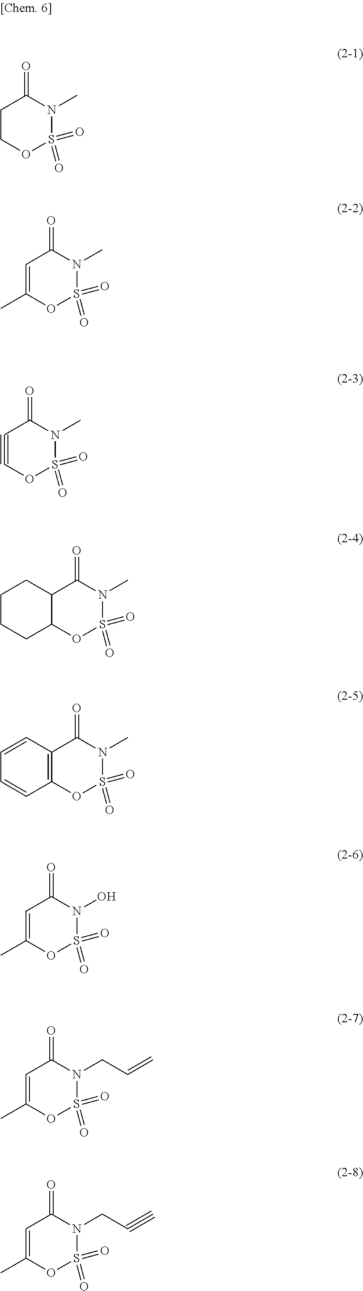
C1COS(=O)(=O)N(C)C1=O.C1=C(C)OS(=O)(=O)N(C)C1=O.C1#COS(=O)(=O)N(C)C1=O.C12C(OS(=O)(=O)N(C)C1=O)CCCC2.C12=C(OS(=O)(=O)N(C)C1=O)C=CC=C2.C1=C(C)OS(=O)(=O)N(O)C1=O.C1=C(C)OS(=O)(=O)N(CC=C)C1=O.C1=C(C)OS(=O)(=O)N(CC#C)C1=O
